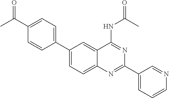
C1(C2=CC=C(C(C)=O)C=C2)=CC=C2C(=C1)C(NC(=O)C)=NC(C1=CC=CN=C1)=N2
